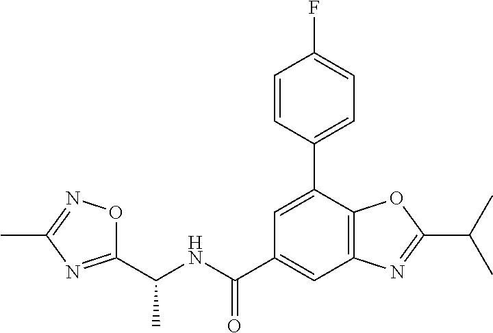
C1(C(NC(C2=NC(C)=NO2)C)=O)=CC2=C(C(C3=CC=C(F)C=C3)=C1)OC(C(C)C)=N2
